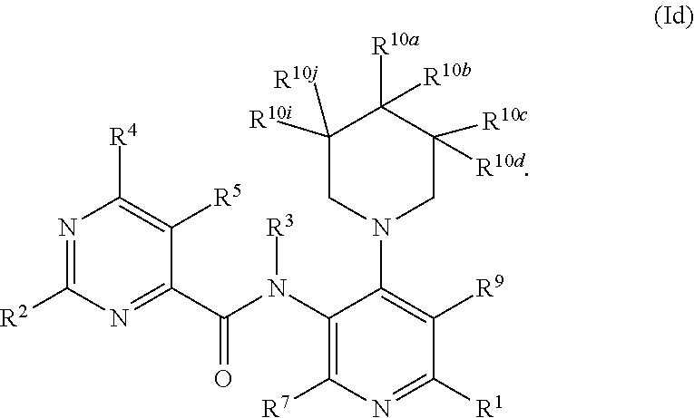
N1=C([R2])N=C(C(N(C2=C([R7])N=C([R1])C([R9])=C2N2CC([R10i])([R10j])C([R10a])([R10b])C([R10d])([R10c])C2)[R3])=O)C([R5])=C1[R4]
